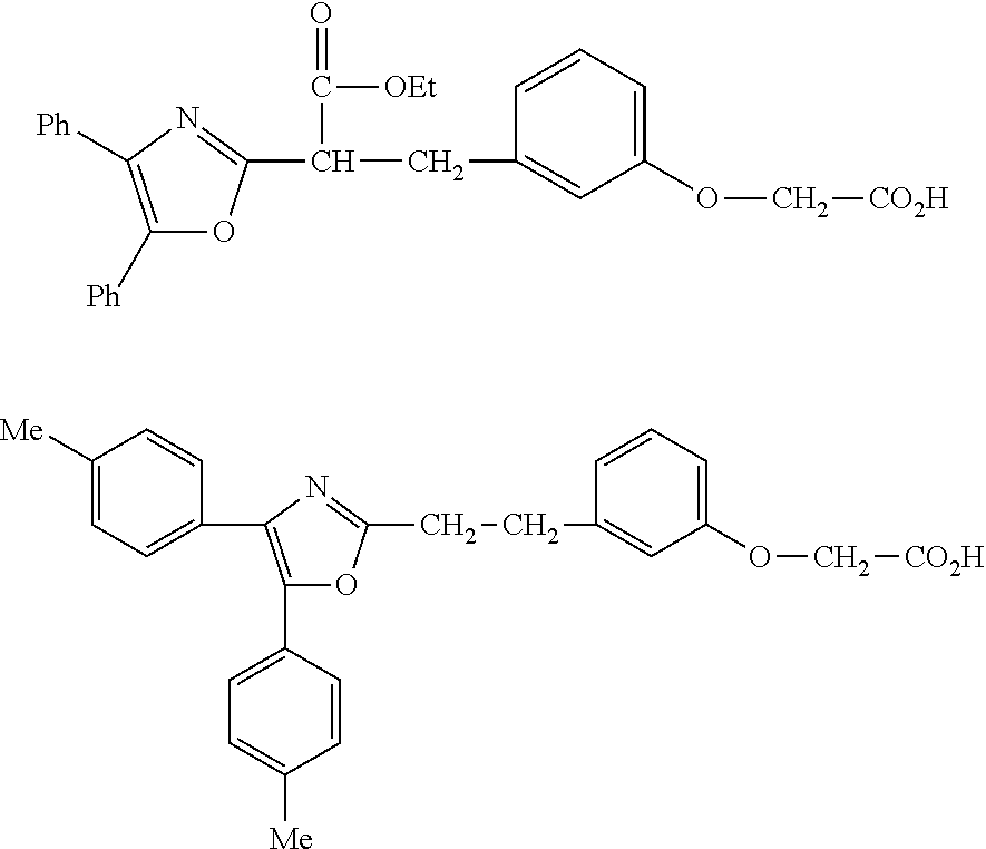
C1([Ph])=C([Ph])N=C(C(CC2=CC(OC[CO2H])=CC=C2)C(=O)[OEt])O1.C1(C2=CC=C([Me])C=C2)=C(C2=CC=C([Me])C=C2)N=C(CCC2=CC(OC[CO2H])=CC=C2)O1
